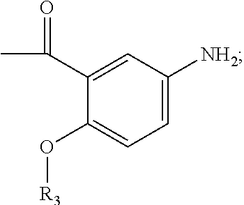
C1=C([NH2])C=C(C(=O)C)C(O[R3])=C1
